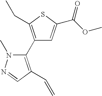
C1(C2=C(C=C)C=NN2C)=C(CC)SC(C(OC)=O)=C1
